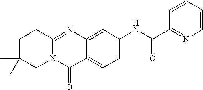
C12=NC3=CC(NC(C4=NC=CC=C4)=O)=CC=C3C(=O)N1CC(C)(C)CC2
